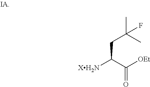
[XH2N]C(C([OEt])=O)CC(C)(C)F
